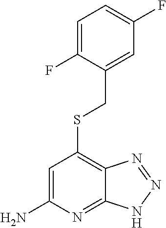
C1=C(F)C(CSC2=C3C(=NC(N)=C2)NN=N3)=CC(F)=C1
